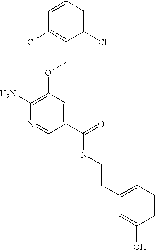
C1(Cl)=CC=CC(Cl)=C1COC1=C(N)N=CC(C(=O)NCCC2=CC=CC(O)=C2)=C1
